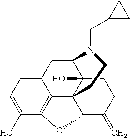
C1(O)=CC=C2C3=C1OC1C34C(O)(C(C2)N(CC2CC2)CC4)CCC1=C
